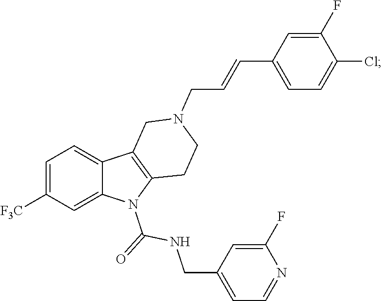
C1=C([F3C])C=C2C(=C1)C1=C(N2C(=O)NCC2=CC=NC(F)=C2)CCN(CC=CC2=CC=C(Cl)C(F)=C2)C1
